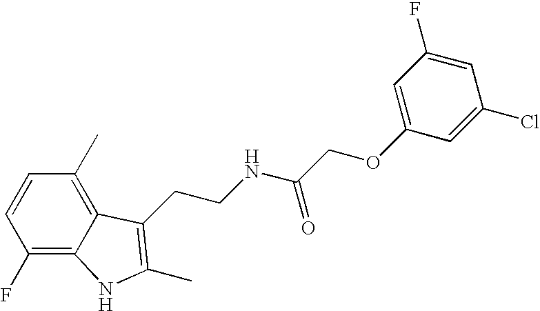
C1(F)=C2C(=C(C)C=C1)C(CCNC(COC1=CC(F)=CC(Cl)=C1)=O)=C(C)N2
